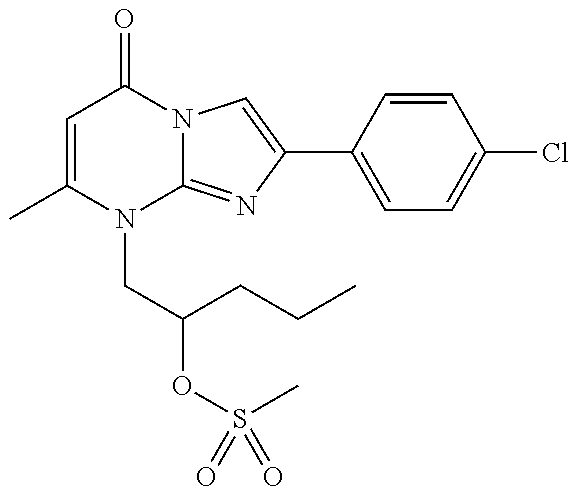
C1=C(C)N(CC(CCC)OS(=O)(C)=O)C2=NC(C3=CC=C(Cl)C=C3)=CN2C1=O
